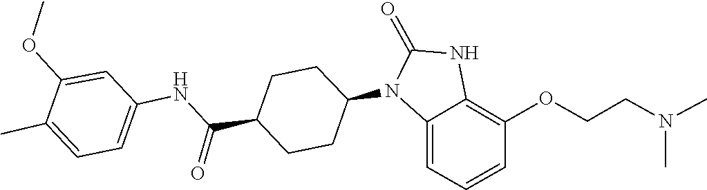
N(CCOC1=C2NC(=O)N(C3CCC(C(NC4=CC=C(C)C(OC)=C4)=O)CC3)C2=CC=C1)(C)C
